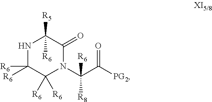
N1C([R6])([R6])C([R6])([R6])N(C(C([PG2])=O)([R8])[R6])C(=O)C1([R6])[R5]
